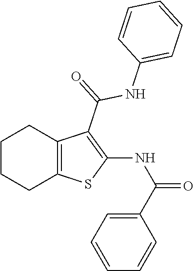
C1CCC2=C(C1)C(C(NC1=CC=CC=C1)=O)=C(NC(C1=CC=CC=C1)=O)S2
